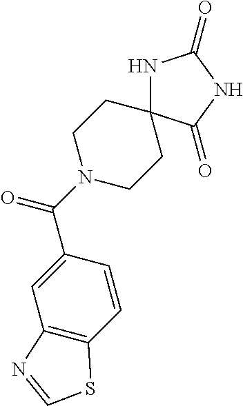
C(=O)(N1CCC2(CC1)NC(=O)NC2=O)C1=CC2=C(C=C1)SC=N2
